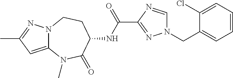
C1=CC=C(CN2C=NC(C(NC3CCN4C(=CC(C)=N4)N(C)C3=O)=O)=N2)C(Cl)=C1
